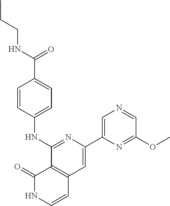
CCCNC(=O)C1=CC=C(NC2=NC(C3=CN=CC(OC)=N3)=CC3=C2C(=O)NC=C3)C=C1
